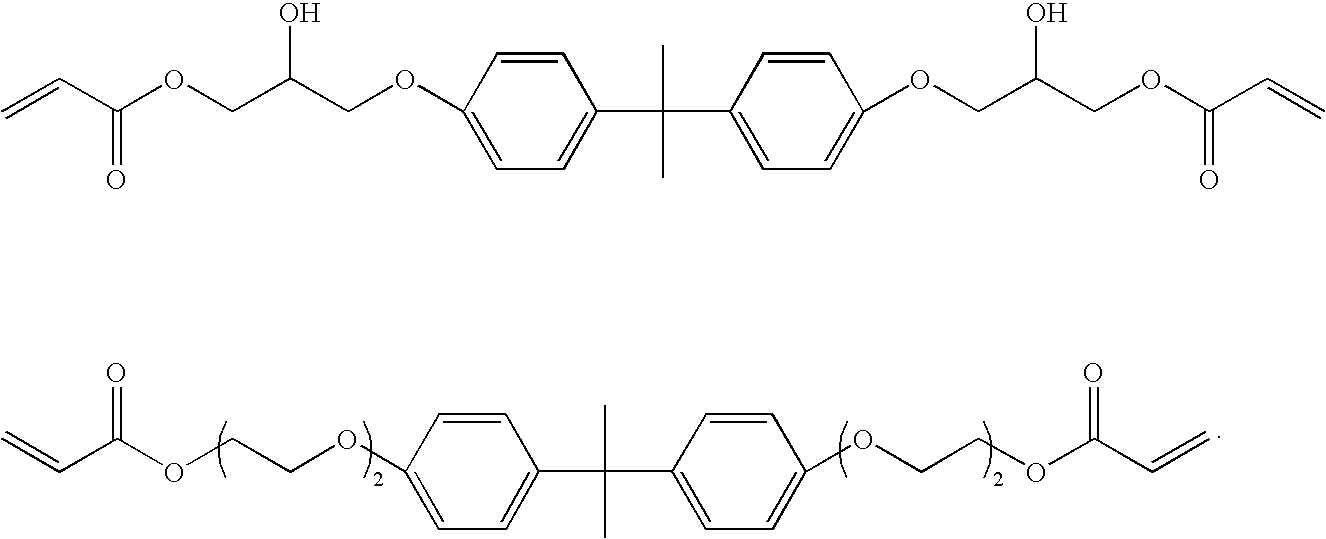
C=CC(OCCOC1=CC=C(C(C2=CC=C(OCCOC(C=C)=O)C=C2)(C)C)C=C1)=O.C=CC(OCC(COC1=CC=C(C(C2=CC=C(OCC(COC(C=C)=O)O)C=C2)(C)C)C=C1)O)=O
